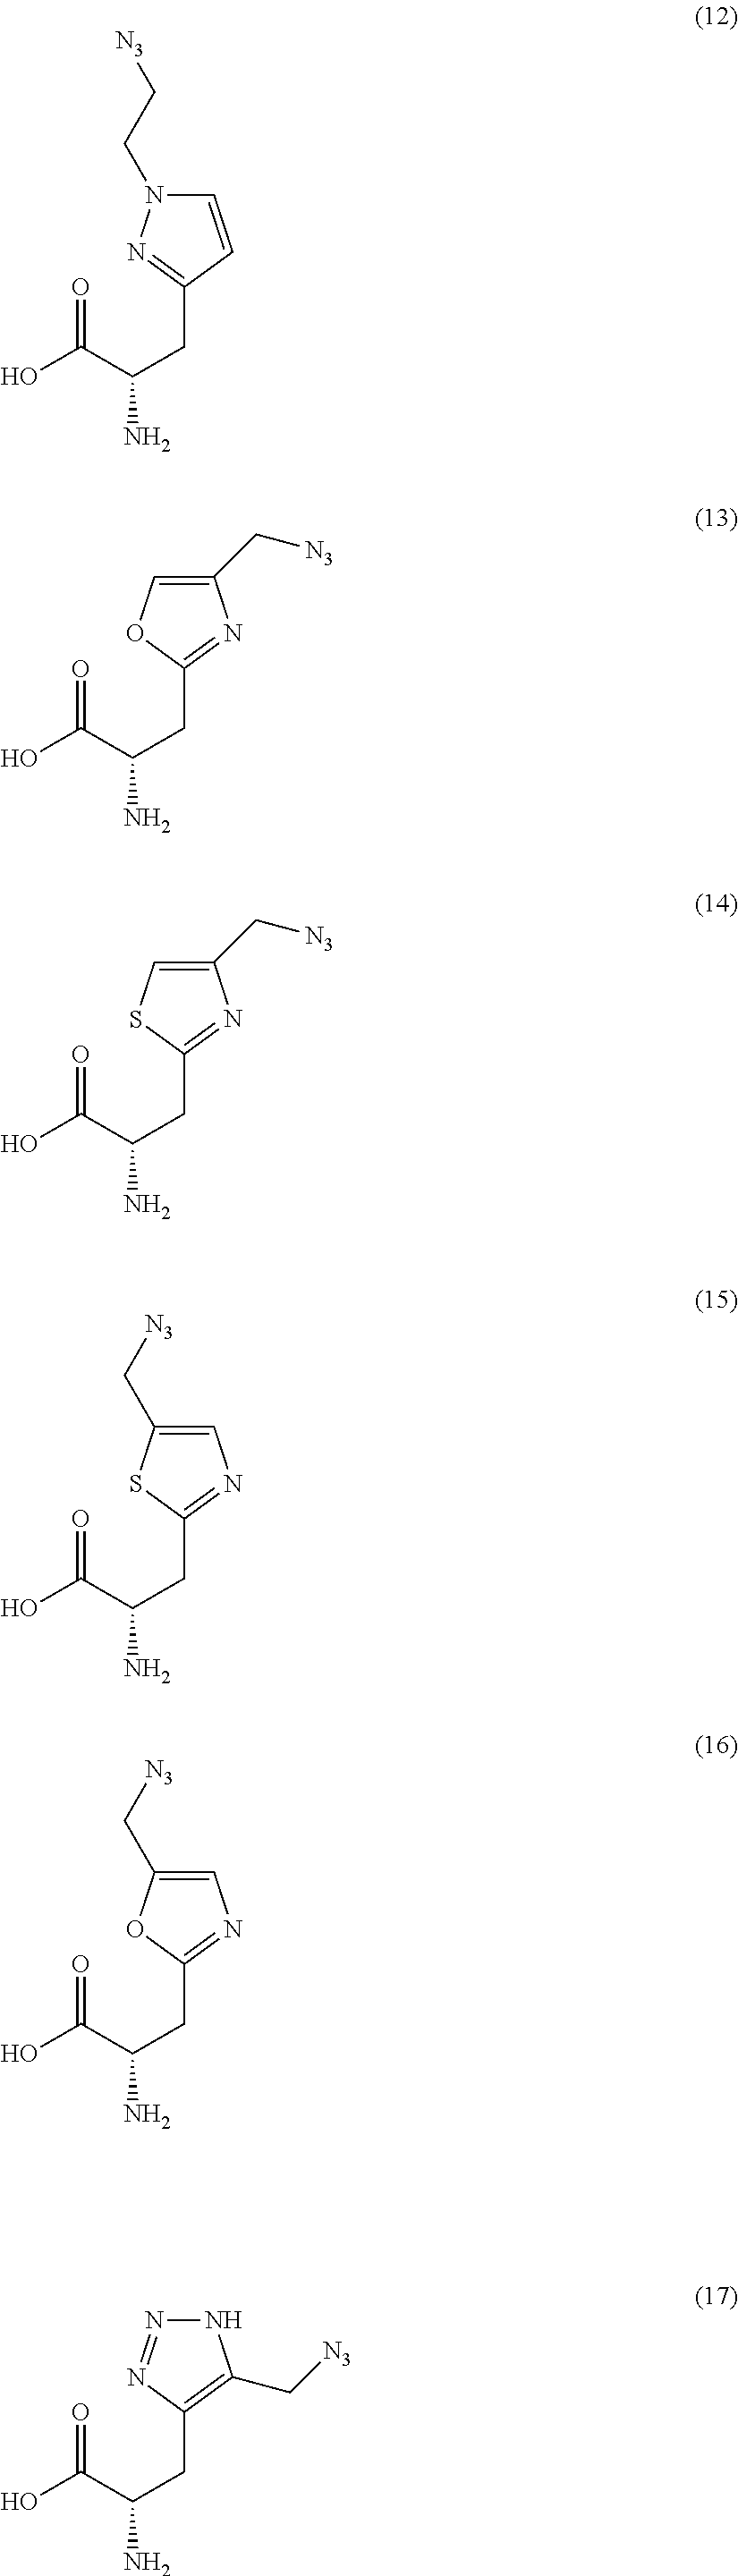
C1(CC(N)C(=O)O)=NN(CC[N3])C=C1.C1(CC(N)C(=O)O)=NC(C[N3])=CO1.C1(CC(N)C(=O)O)=NC(C[N3])=CS1.C1(CC(N)C(=O)O)=NC=C(C[N3])S1.C1(CC(N)C(=O)O)=NC=C(C[N3])O1.C1(CC(N)C(=O)O)=C(C[N3])NN=N1
